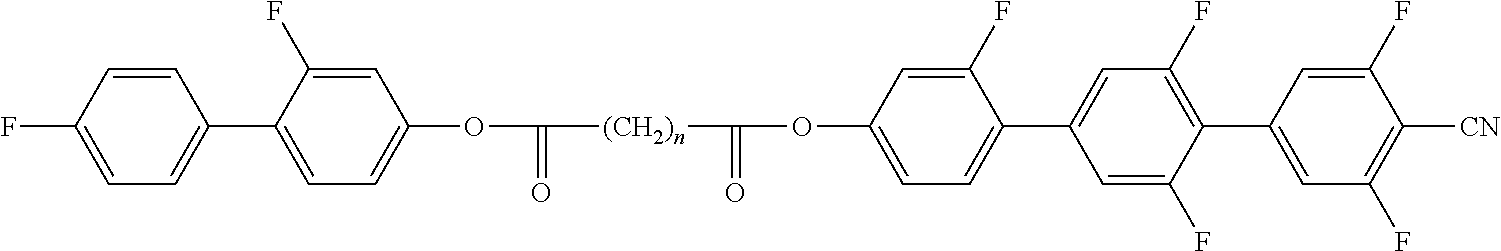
C1=CC(F)=CC=C1C1=CC=C(OC([(CH2)n]C(=O)OC2=CC=C(C3=CC(F)=C(C4=CC(F)=C([CN])C(F)=C4)C(F)=C3)C(F)=C2)=O)C=C1F
